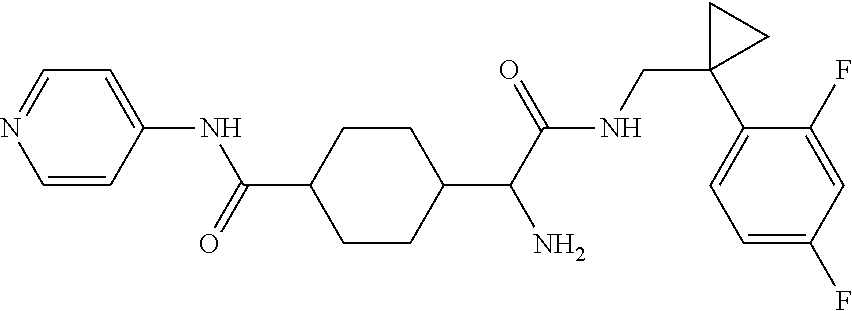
C1(C(C(NCC2(C3=CC=C(F)C=C3F)CC2)=O)N)CCC(C(=O)NC2=CC=NC=C2)CC1
